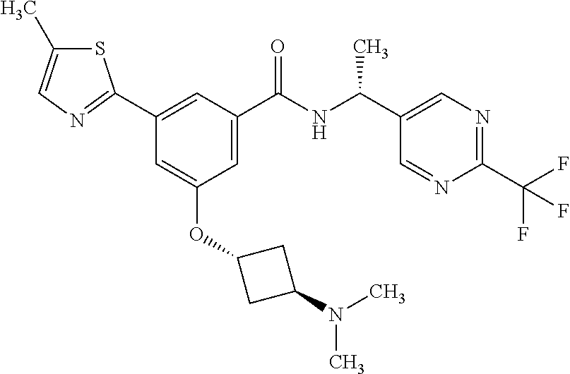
C1=C(C(NC(C2=CN=C(C(F)(F)F)N=C2)C)=O)C=C(C2=NC=C(C)S2)C=C1OC1CC(N(C)C)C1
